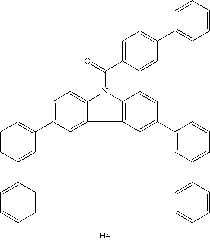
C1=C(C2=CC=CC(C3=CC=CC=C3)=C2)C=C2C(=C1)N1C3=C2C=C(C2=CC(C4=CC=CC=C4)=CC=C2)C=C3C2=CC(C3=CC=CC=C3)=CC=C2C1=O
